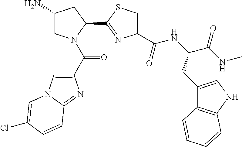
C1(N)CN(C(C2=CN3C(=N2)C=CC(Cl)=C3)=O)C(C2=NC(C(NC(C(NC)=O)CC3=CNC4=C3C=CC=C4)=O)=CS2)C1
